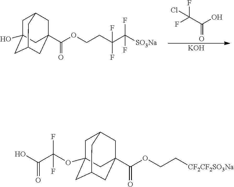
C1C2(O)CC3CC(C(=O)OCCC(C([SO3Na])(F)F)(F)F)(CC1C3)C2.C(F)(C(O)=O)(F)Cl.[KOH].C1C2(OC(C(O)=O)(F)F)CC3CC(C(=O)OCC[CF2CF2SO3Na])(CC1C3)C2
